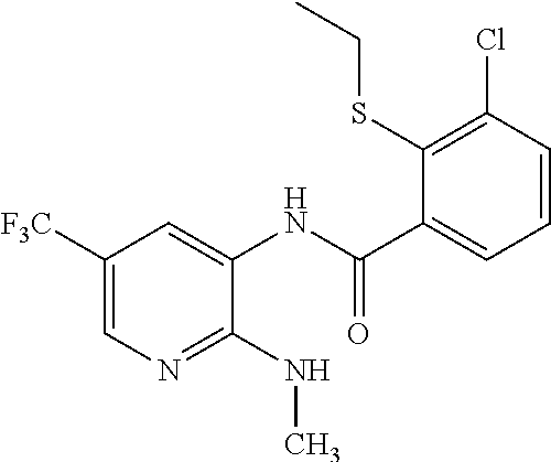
C1([F3C])=CN=C(NC)C(NC(=O)C2=CC=CC(Cl)=C2SCC)=C1
